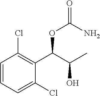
C1=CC=C(Cl)C(C(C(O)C)OC(N)=O)=C1Cl
